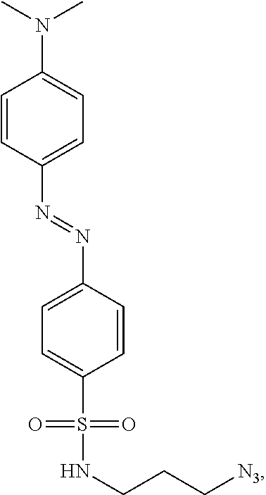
C1=CC(N=NC2=CC=C(S(NCCC[N3])(=O)=O)C=C2)=CC=C1N(C)C
